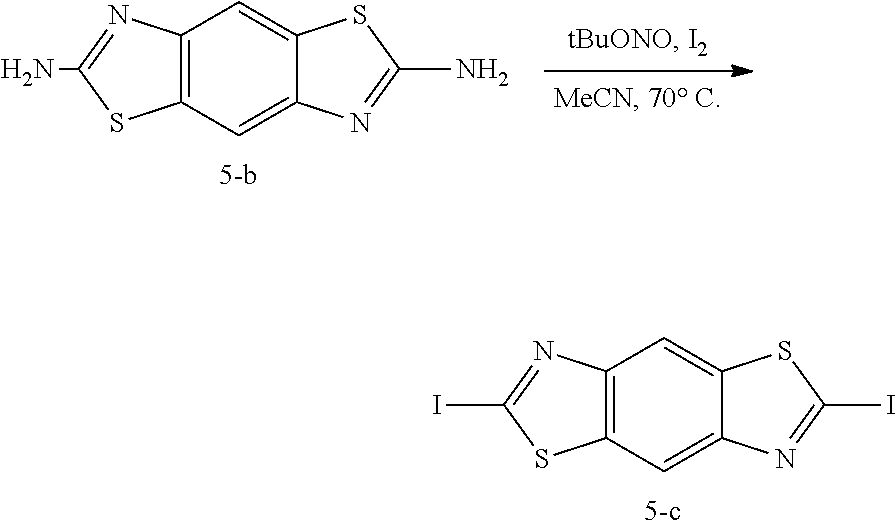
C12=C(C=C3C(=C1)SC(N)=N3)SC(N)=N2.C12=C(C=C3C(=C1)SC(I)=N3)SC(I)=N2
